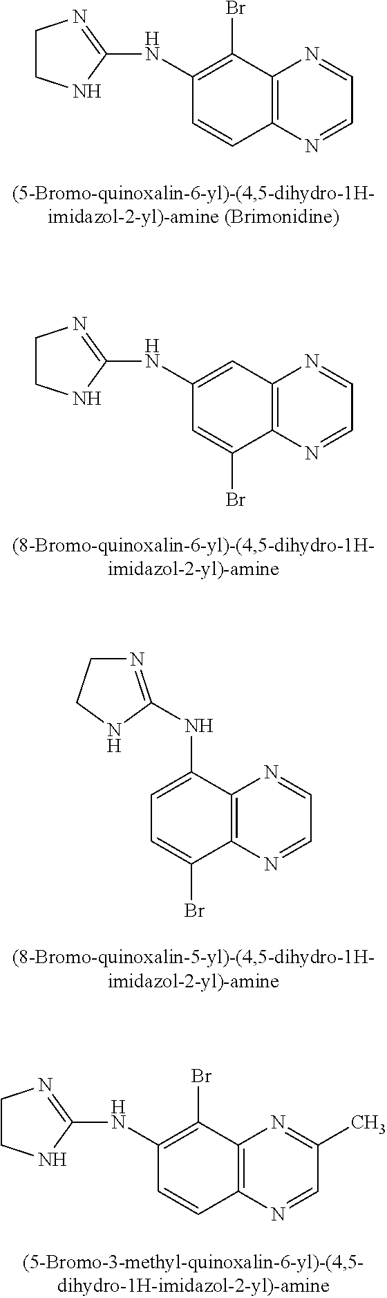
C12=C(N=CC=N1)C=CC(NC1=NCCN1)=C2Br.C12=C(N=CC=N1)C(Br)=CC(NC1=NCCN1)=C2.C12=C(N=CC=N1)C(Br)=CC=C2NC1=NCCN1.C12=C(N=CC(C)=N1)C=CC(NC1=NCCN1)=C2Br
